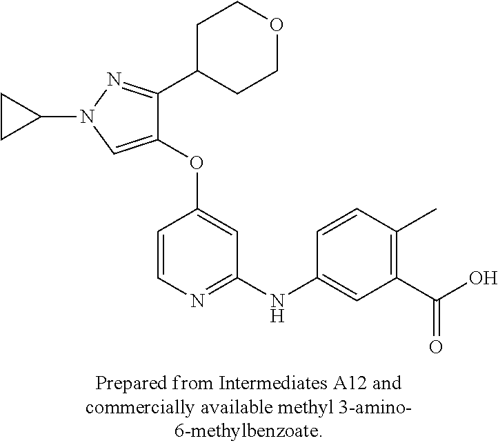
C1(OC2=CC(NC3=CC(C(O)=O)=C(C)C=C3)=NC=C2)=CN(C2CC2)N=C1C1CCOCC1
